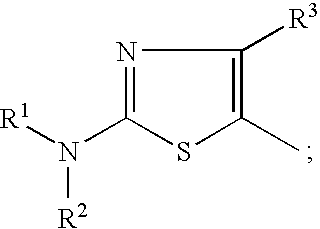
N1=C(N([R1])[R2])SC(C)=C1[R3]
